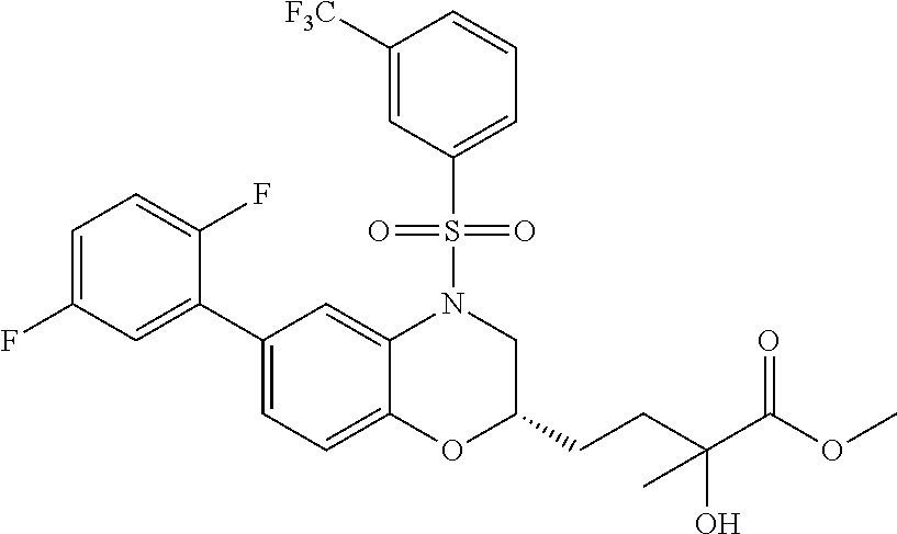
C1=C(F)C=C(C2=CC=C3C(=C2)N(S(C2=CC=CC([F3C])=C2)(=O)=O)CC(CCC(O)(C(=O)OC)C)O3)C(F)=C1
